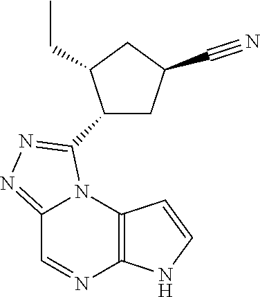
C12=NN=C(C3CC(C#N)CC3CC)N1C1=C(N=C2)NC=C1
